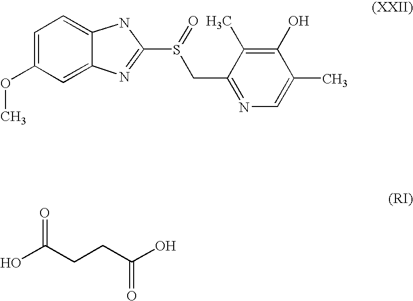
C1=C(OC)C=C2C(=C1)NC(S(CC1=NC=C(C)C(O)=C1C)=O)=N2.O=C(CCC(O)=O)O
